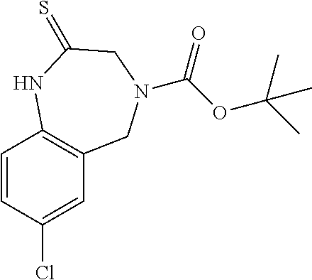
C1=CC(Cl)=CC2=C1NC(=S)CN(C(=O)OC(C)(C)C)C2
